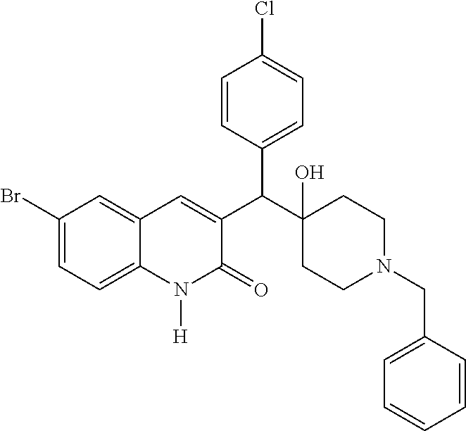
C1(Br)=CC=C2C(=C1)C=C(C(C1(O)CCN(CC3=CC=CC=C3)CC1)C1=CC=C(Cl)C=C1)C(=O)N2[H]
